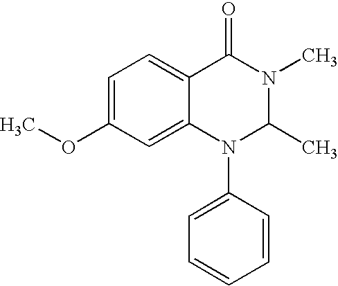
COC1=CC=C2C(=C1)N(C1=CC=CC=C1)C(C)N(C)C2=O
